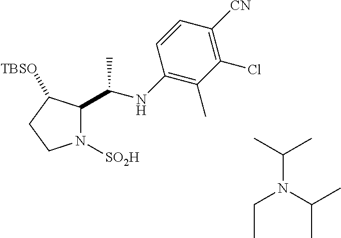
N1([SO2H])C(C(NC2=C(C)C(Cl)=C([CN])C=C2)C)C([TBSO])CC1.CCN(C(C)C)C(C)C
